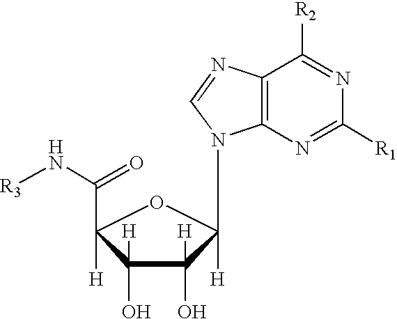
C1([H])(O)C(O)([H])C([H])(C(N[R3])=O)OC1([H])N1C2=C(C([R2])=NC([R1])=N2)N=C1
